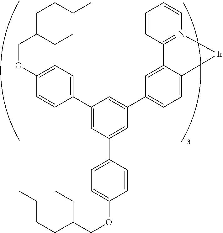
C1(C2=CC=C(OCC(CC)CCCC)C=C2)=CC(C2=CC=C(OCC(CCCC)CC)C=C2)=CC(C2=CC=C3C(=C2)C2=N(C=CC=C2)[Ir]3)=C1
